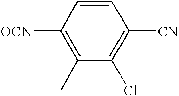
C1([OCN])=C(C)C(Cl)=C([CN])C=C1
